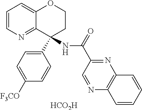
[HCO2H].C1=CN=C2C(=C1)OCCC2(C1=CC=C([F3CO])C=C1)NC(=O)C1=NC2=C(N=C1)C=CC=C2
